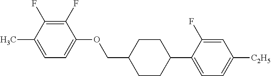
C1(F)=C(F)C(C)=CC=C1OCC1CCC(C2=CC=C([C2H5])C=C2F)CC1
